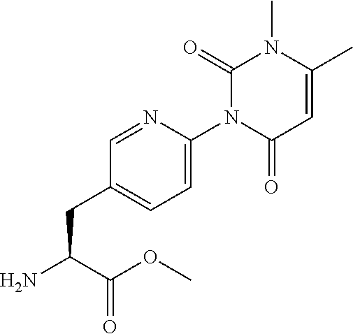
C1(=O)N(C2=CC=C(CC(C(OC)=O)N)C=N2)C(=O)C=C(C)N1C
